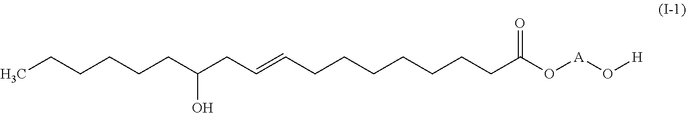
CCCCCCC(CC=CCCCCCCCC(O[A]O[H])=O)O
